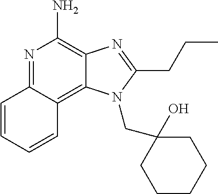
C1=CC2=NC(N)=C3C(=C2C=C1)N(CC1(O)CCCCC1)C(CCC)=N3
